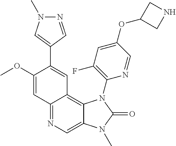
C12=NC=C3C(=C1C=C(C1=CN(C)N=C1)C(OC)=C2)N(C1=C(F)C=C(OC2CNC2)C=N1)C(=O)N3C
